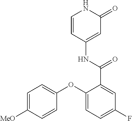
C1=CC(NC(=O)C2=CC(F)=CC=C2OC2=CC=C([MeO])C=C2)=CC(=O)N1
